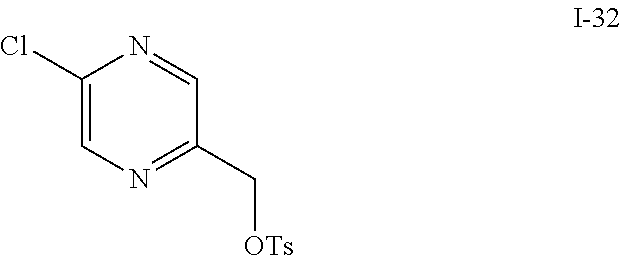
C1(Cl)=CN=C(C[OTs])C=N1
